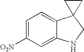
C1=C([O2N])C=C2C(=C1)C1(CN2)CC1
